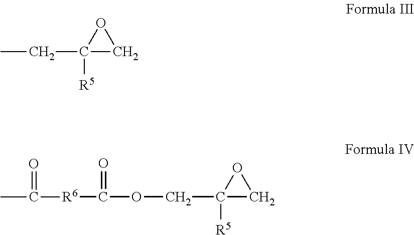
C1(CC)([R5])CO1.C1([R5])(COC([R6]C(C)=O)=O)CO1
